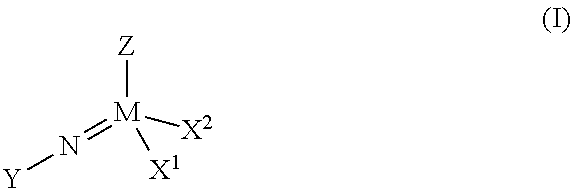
[Y]N=[M]([Z])([X2])[X1]
